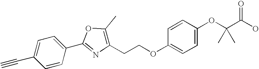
C1=CC(C2=NC(CCOC3=CC=C(OC(C(O)=O)(C)C)C=C3)=C(C)O2)=CC=C1C#C
